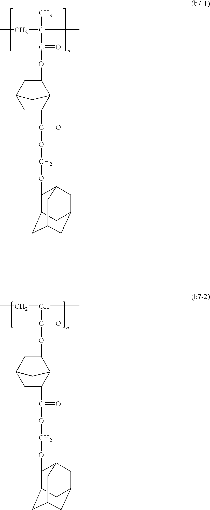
CCC(C)C(=O)OC1CC2CC(C(OCOC3C4CC5CC(CC3C5)C4)=O)C1C2.CCC(C)(C)C(=O)OC1CC2CC(C(OCOC3C4CC5CC(CC3C5)C4)=O)C1C2
